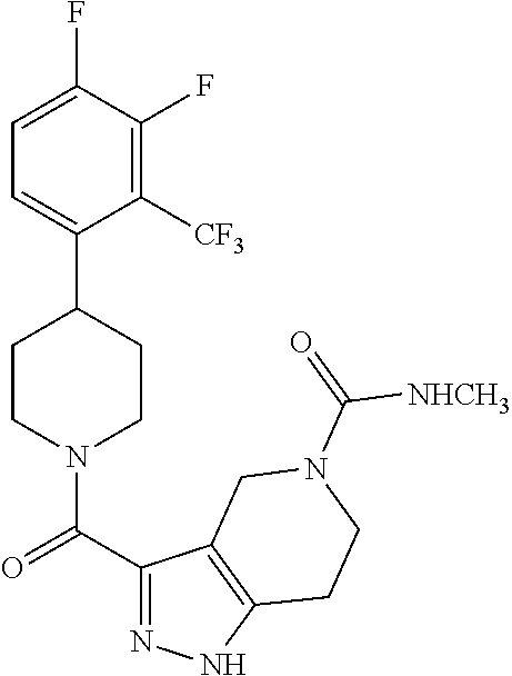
C1=C(F)C(F)=C([CF3])C(C2CCN(C(C3=NNC4=C3CN(C(=O)[NHCH3])CC4)=O)CC2)=C1
